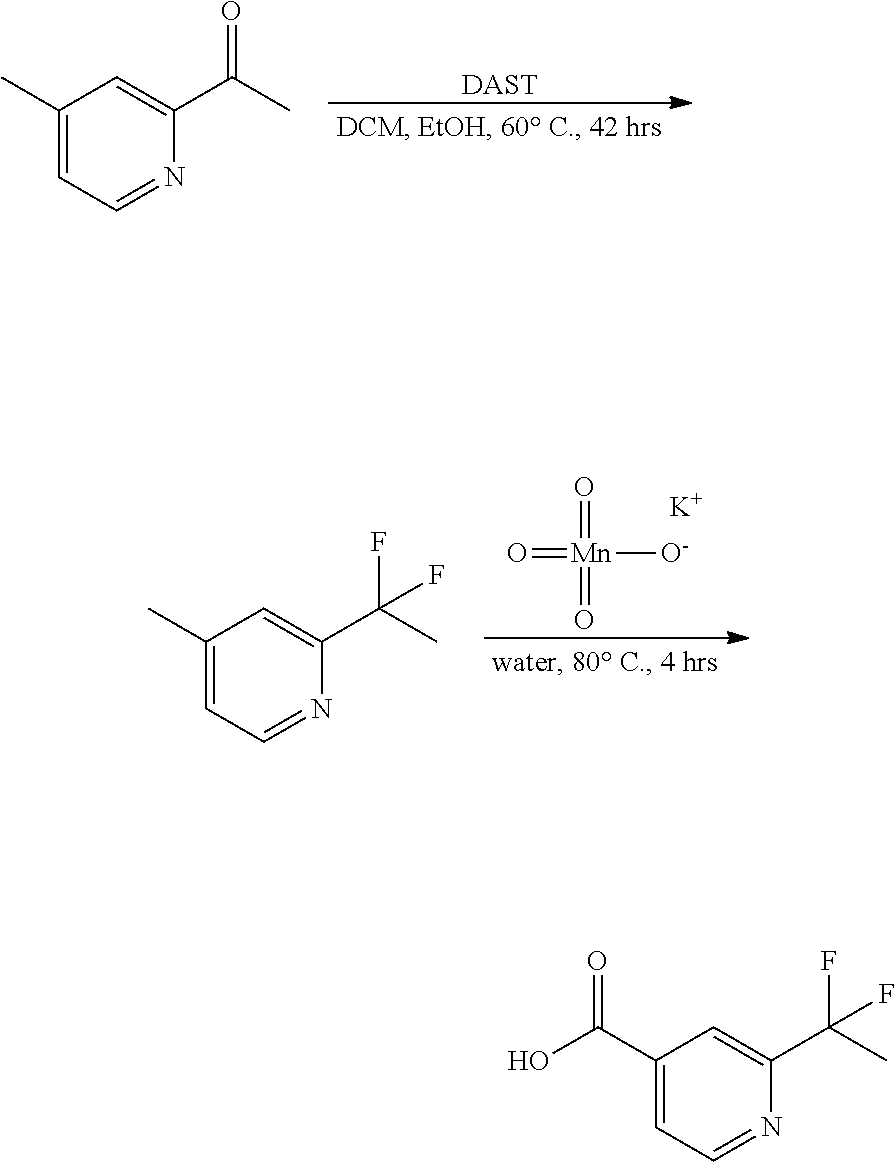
[DAST].C1(C)=CC=NC(C(C)=O)=C1.O=[Mn]([O-])(=O)=O.[K].C1(C)=CC=NC(C(C)(F)F)=C1.C1(C(O)=O)=CC=NC(C(C)(F)F)=C1
